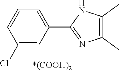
C1(C)=C(C)N=C(C2=CC=CC(Cl)=C2)N1.[*(COOH)2]
